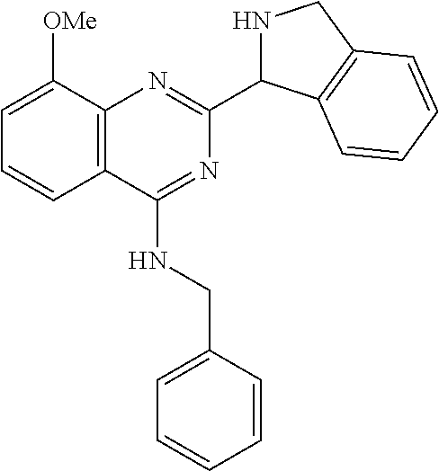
C12=C(C([OMe])=CC=C1)N=C(C1NCC3=C1C=CC=C3)N=C2NCC1=CC=CC=C1
